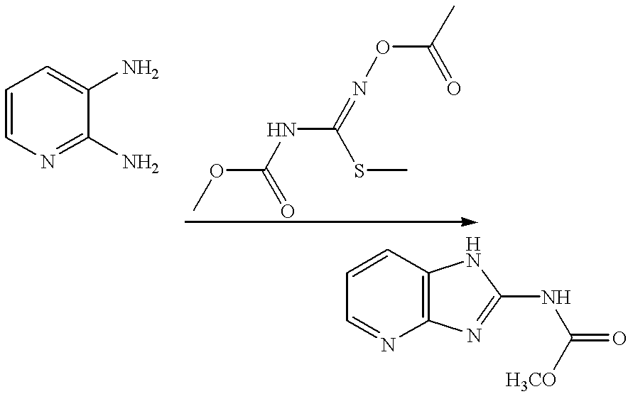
C1=CN=C(N)C(N)=C1.O(C(=O)NC(SC)=NOC(=O)C)C.C1=NC2=C(C=C1)NC(NC([H3CO])=O)=N2
